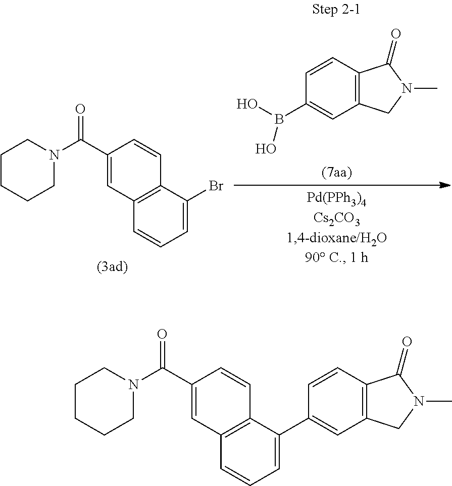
C1=C(Br)C2=C(C=C1)C=C(C(N1CCCCC1)=O)C=C2.C1=CC2=C(C=C1B(O)O)CN(C)C2=O.C1=C(C2=CC3=C(C=C2)C(=O)N(C)C3)C2=C(C=C1)C=C(C(N1CCCCC1)=O)C=C2
